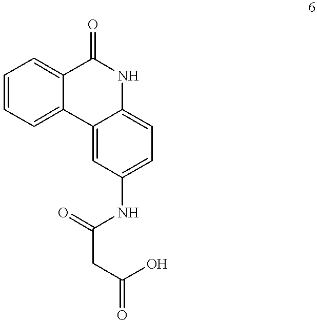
C1=CC=C2C(=C1)C(=O)NC1=CC=C(NC(CC(=O)O)=O)C=C21
